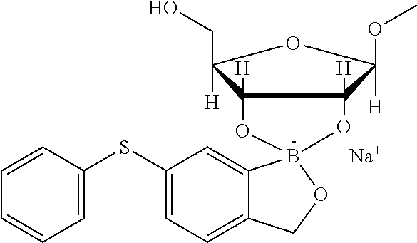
[Na].C12([H])OB3(OC1([H])C([H])(OC)OC2([H])CO)C1=CC(SC2=CC=CC=C2)=CC=C1CO3
